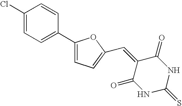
C1(C2=CC=C(Cl)C=C2)=CC=C(C=C2C(=O)NC(=S)NC2=O)O1
